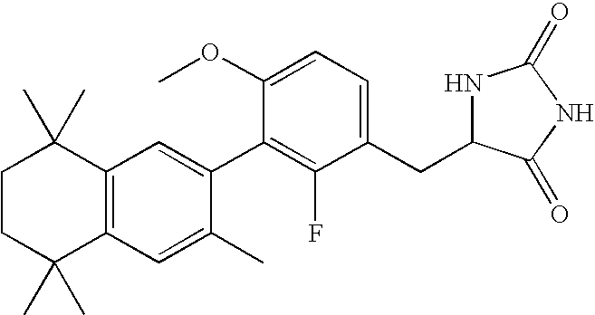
C1CC(C)(C)C2=C(C1(C)C)C=C(C1=C(F)C(CC3NC(=O)NC3=O)=CC=C1OC)C(C)=C2
